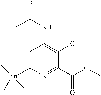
[Sn](C1=CC(NC(C)=O)=C(Cl)C(C(OC)=O)=N1)(C)(C)C
